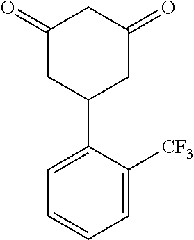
C1(=O)CC(C2=CC=CC=C2[CF3])CC(=O)C1
